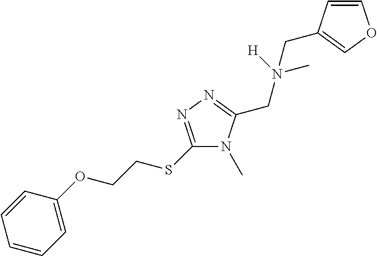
C1(SCCOC2=CC=CC=C2)=NN=C(CN(C)([H])CC2=COC=C2)N1C
